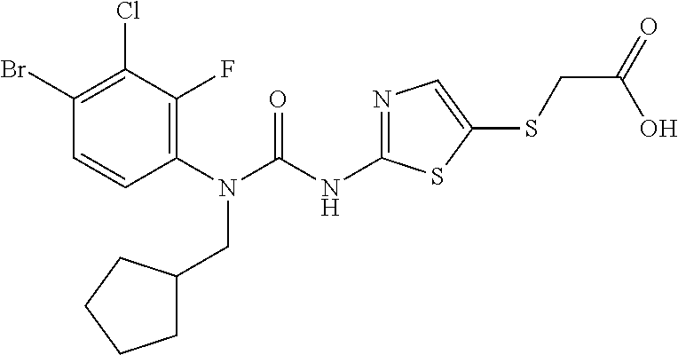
C1(N(CC2CCCC2)C(=O)NC2=NC=C(SCC(=O)O)S2)=C(F)C(Cl)=C(Br)C=C1
